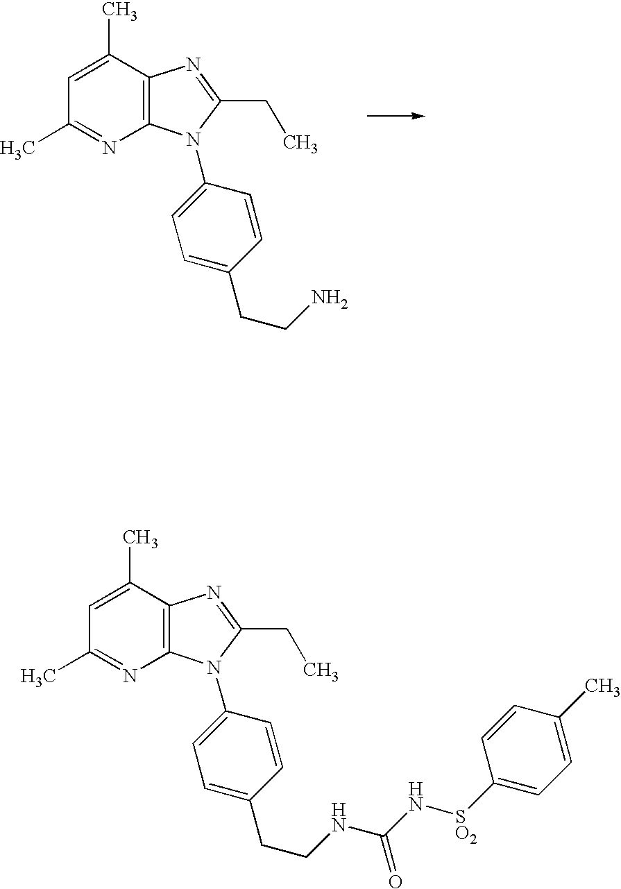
C1=C(C)C2=C(N=C1C)N(C1=CC=C(CCN)C=C1)C(CC)=N2.C1=C(C)C2=C(N=C1C)N(C1=CC=C(CCNC(N[SO2]C3=CC=C(C)C=C3)=O)C=C1)C(CC)=N2
